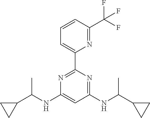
N1=C(C2=CC=CC(C(F)(F)F)=N2)N=C(NC(C2CC2)C)C=C1NC(C1CC1)C
